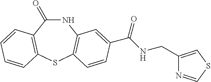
C1(=O)NC2=C(SC3=C1C=CC=C3)C=CC(C(NCC1=CSC=N1)=O)=C2
